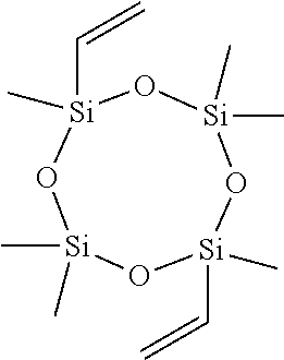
[Si]1(C)(C)O[Si](C=C)(C)O[Si](C)(C)O[Si](C=C)(C)O1
